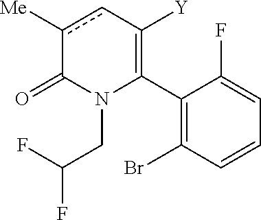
C1(C2=C([Y])cc([Me])C(=O)N2CC(F)F)=C(Br)C=CC=C1F
